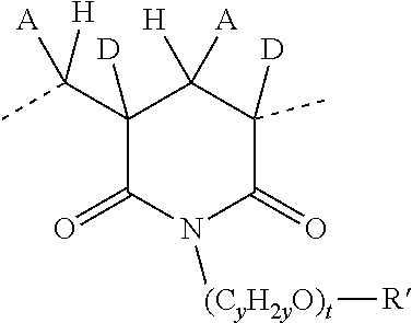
C1(C(C)([H])[A])([D])C(=O)N([(CyH2yO)t][R])C(=O)C(C)([D])C1([H])[A]
